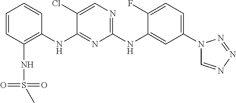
C1=CC(NS(=O)(C)=O)=C(NC2=NC(NC3=CC(N4C=NN=N4)=CC=C3F)=NC=C2Cl)C=C1
